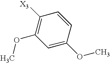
C1=C(OC)C=CC([X3])=C1OC
